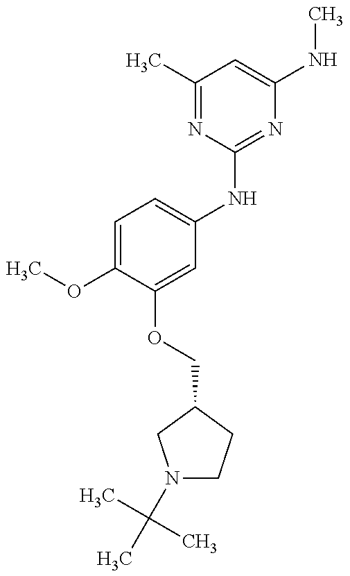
COC1=CC=C(NC2=NC(NC)=CC(C)=N2)C=C1OCC1CCN(C(C)(C)C)C1
